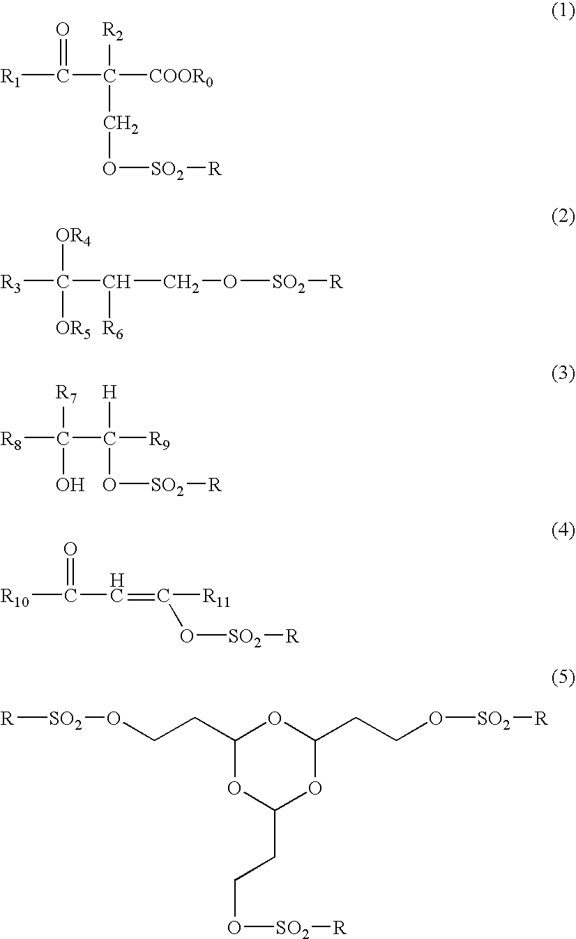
[R1]C(=O)C([R2])(CO[SO2][R])[COOR0].[R3]C([OR4])([OR5])C(CO[SO2][R])[R6].[R8]C([R7])(O)C([R9])([H])O[SO2][R].[R10]C(=O)C=C([R11])O[SO2][R].[R][SO2]OCCC1OC(CCO[SO2][R])OC(CCO[SO2][R])O1
